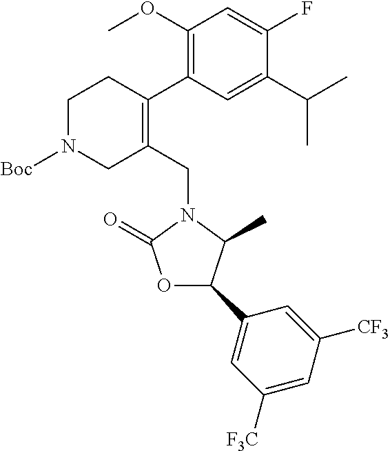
C1N([Boc])CC(CN2C(=O)OC(C3=CC([F3C])=CC([CF3])=C3)C2C)=C(C2=C(OC)C=C(F)C(C(C)C)=C2)C1
